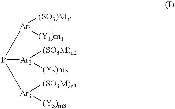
[Ar1]([(SO3)Mn1])([(Y1)m1])P([Ar2]([(SO3M)n2])[(Y2)m2])[Ar3]([(SO3M)n3])[(Y3)m3]
